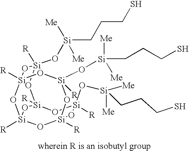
[Si]1(O[Si](CCCS)([Me])[Me])([R])O[Si]2([R])O[Si](O[Si]([Me])(CCCS)[Me])([R])O[Si]3([R])O[Si](O[Si]([Me])([Me])CCCS)([R])O[Si]([R])(O[Si]([R])(O3)O2)O1
